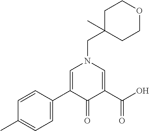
C1C(CN2C=C(C3=CC=C(C)C=C3)C(=O)C(C(O)=O)=C2)(C)CCOC1
